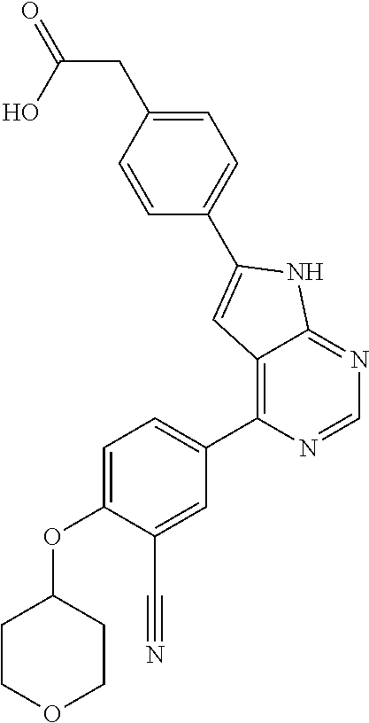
C1=C(OC2CCOCC2)C(C#N)=CC(C2=C3C(=NC=N2)NC(C2=CC=C(CC(=O)O)C=C2)=C3)=C1
